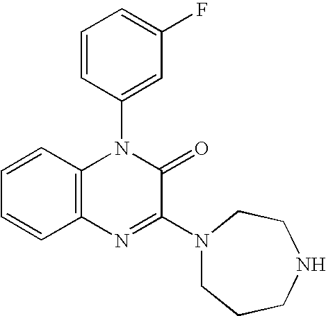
C1=CC2=C(C=C1)N=C(N1CCCNCC1)C(=O)N2C1=CC(F)=CC=C1
